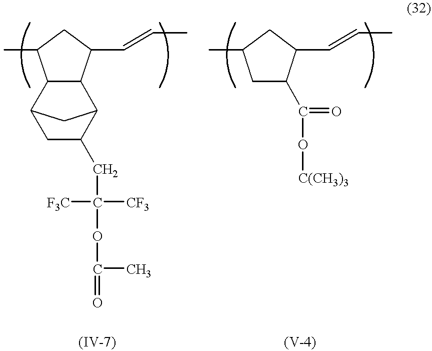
C1C(C)C2C(C1C=CC)C1C(CC([CF3])([F3C])OC(C)=O)CC2C1.C1C(C)CC(C(=O)O[C(CH3)3])C1C=CC
